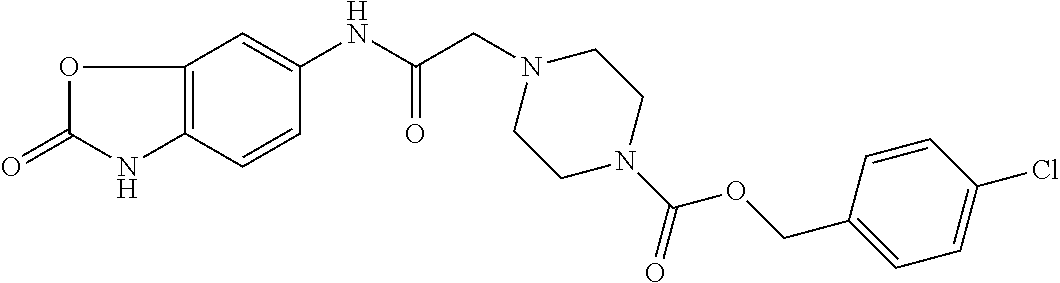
O1C(=O)NC2=C1C=C(NC(CN1CCN(C(OCC3=CC=C(Cl)C=C3)=O)CC1)=O)C=C2
